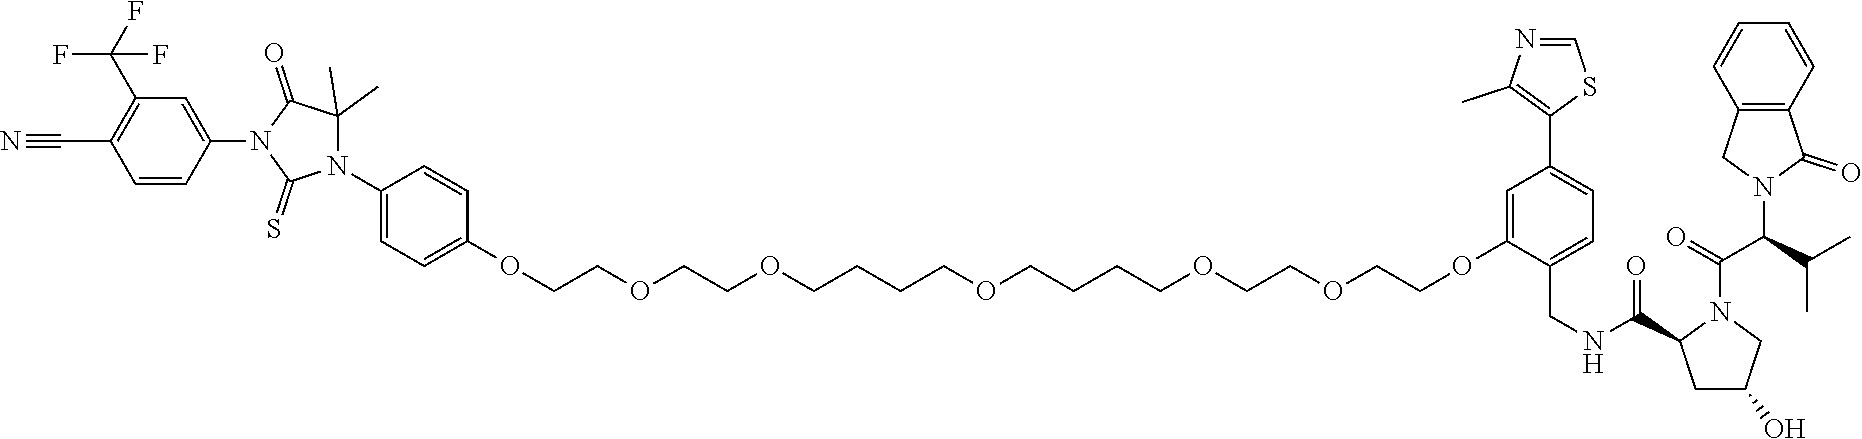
C(OCCOCCCCOCCCCOCCOCCOC1=CC(C2=C(C)N=CS2)=CC=C1CNC(=O)C1CC(O)CN1C(=O)C(C(C)C)N1C(=O)C2=C(C1)C=CC=C2)COC1=CC=C(N2C(C)(C)C(=O)N(C3=CC(C(F)(F)F)=C(C#N)C=C3)C2=S)C=C1
